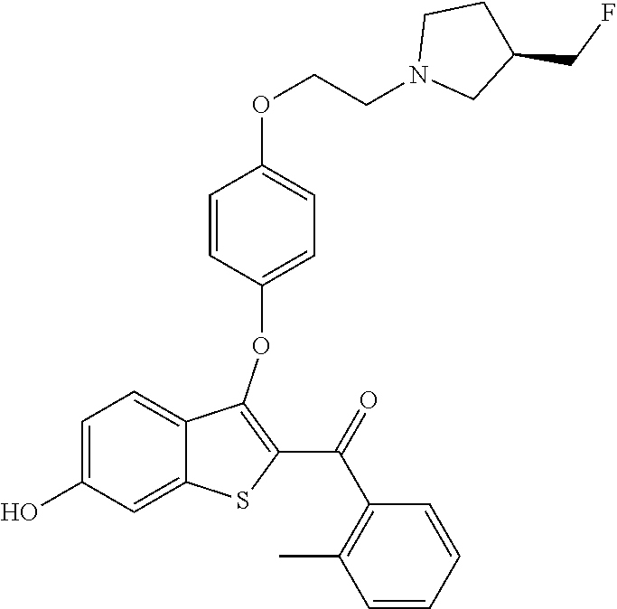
C1=C(O)C=C2C(=C1)C(OC1=CC=C(OCCN3CC(CF)CC3)C=C1)=C(C(=O)C1=C(C)C=CC=C1)S2
